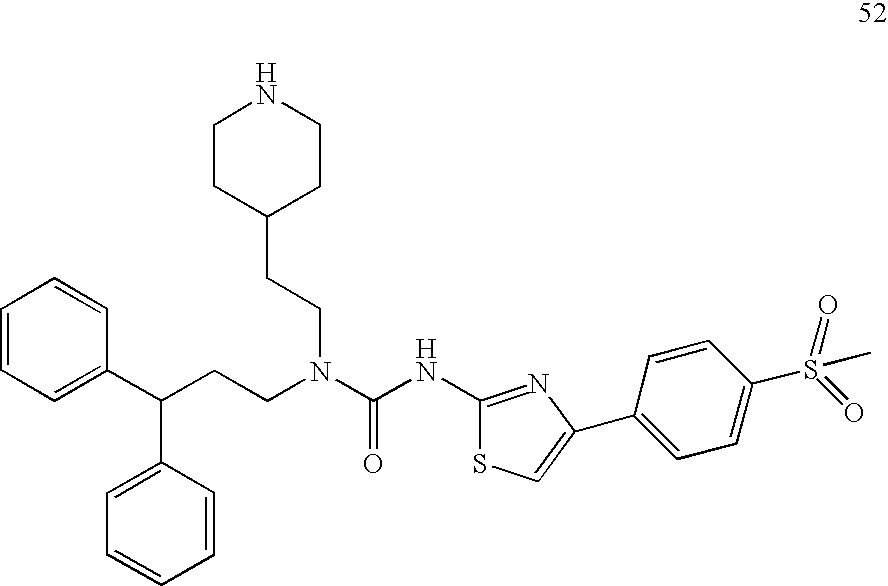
C1=CC=C(C(CCN(C(NC2=NC(C3=CC=C(S(=O)(=O)C)C=C3)=CS2)=O)CCC2CCNCC2)C2=CC=CC=C2)C=C1
